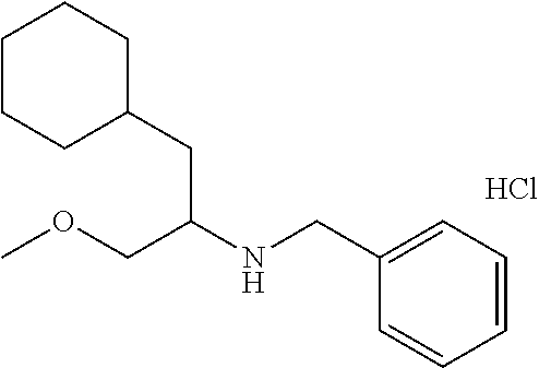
C1(CNC(COC)CC2CCCCC2)=CC=CC=C1.Cl
